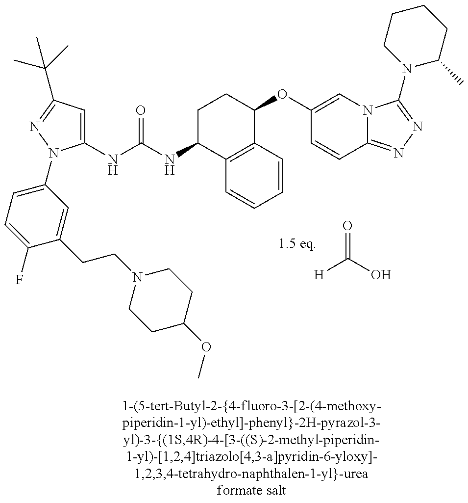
[H]C(=O)O.C1(NC(=O)NC2C3=C(C(OC4=CN5C(=NN=C5N5C(C)CCCC5)C=C4)CC2)C=CC=C3)=CC(C(C)(C)C)=NN1C1=CC=C(F)C(CCN2CCC(OC)CC2)=C1
